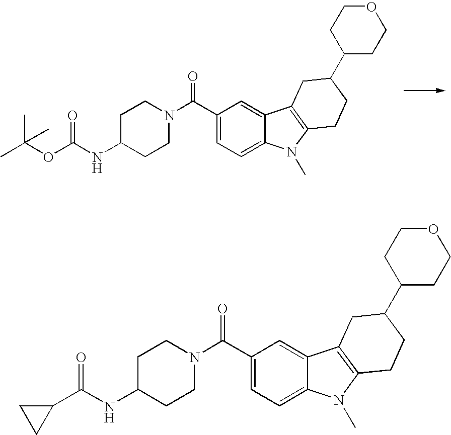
C1(C(N2CCC(NC(OC(C)(C)C)=O)CC2)=O)=CC=C2C(=C1)C1=C(N2C)CCC(C2CCOCC2)C1.C1(C(N2CCC(NC(=O)C3CC3)CC2)=O)=CC=C2C(=C1)C1=C(N2C)CCC(C2CCOCC2)C1
